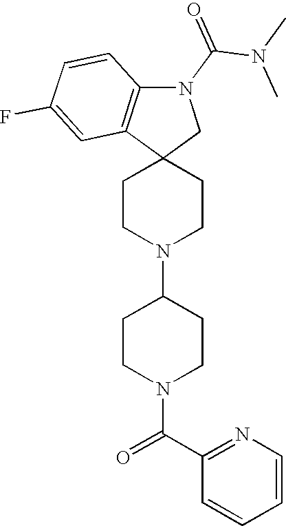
C1CN(C2CCN(C(C3=NC=CC=C3)=O)CC2)CCC12CN(C(N(C)C)=O)C1=C2C=C(F)C=C1
